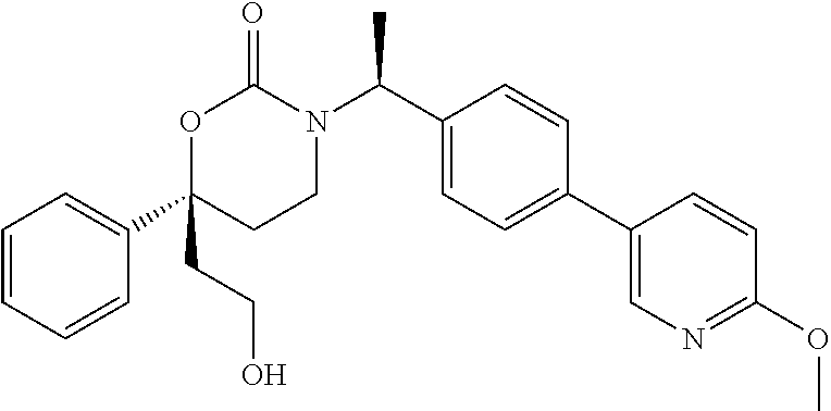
C1=CC=CC(C2(CCO)CCN(C(C3=CC=C(C4=CN=C(OC)C=C4)C=C3)C)C(=O)O2)=C1
